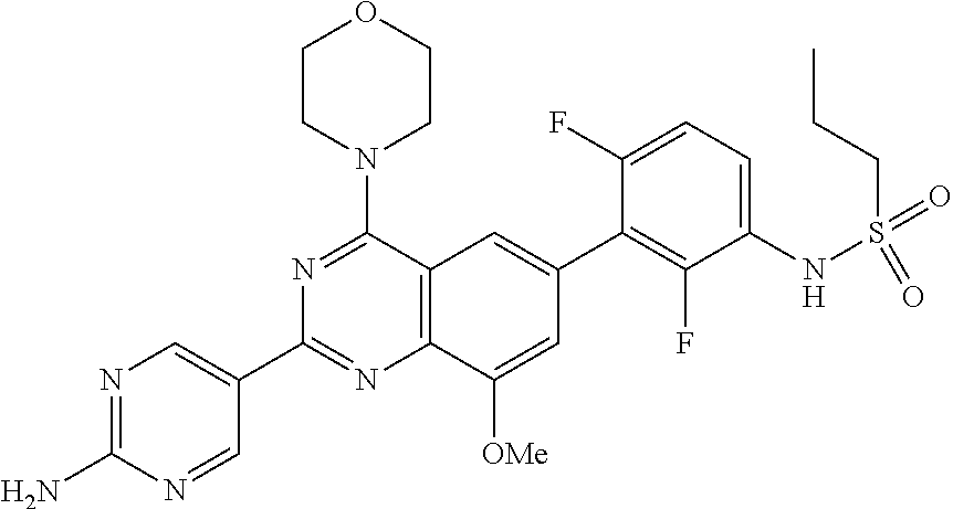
C12=C(C(N3CCOCC3)=NC(C3=CN=C(N)N=C3)=N1)C=C(C1=C(F)C(NS(=O)(CCC)=O)=CC=C1F)C=C2[OMe]
